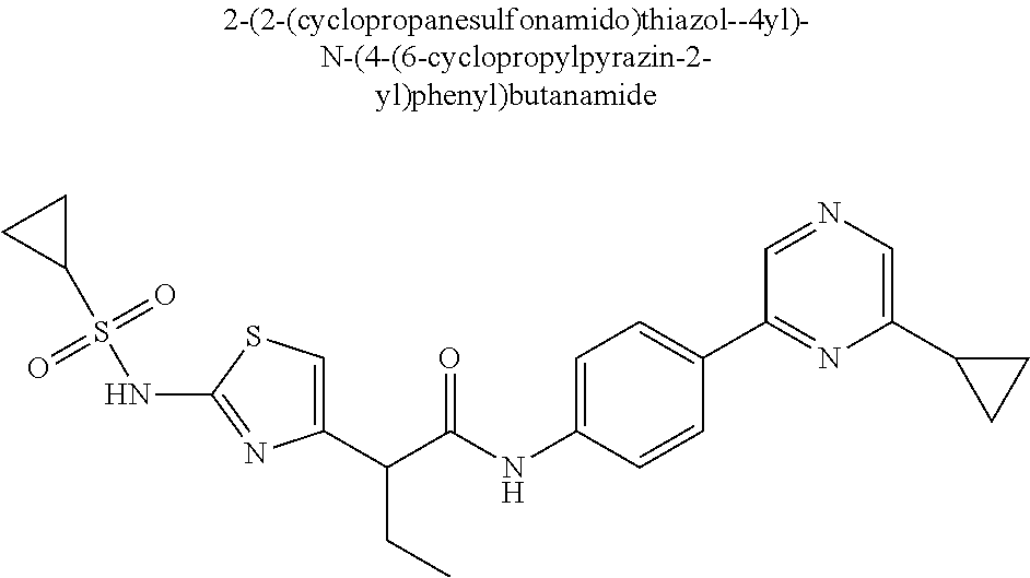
C1(C(C(NC2=CC=C(C3=NC(C4CC4)=CN=C3)C=C2)=O)CC)=CSC(NS(C2CC2)(=O)=O)=N1
